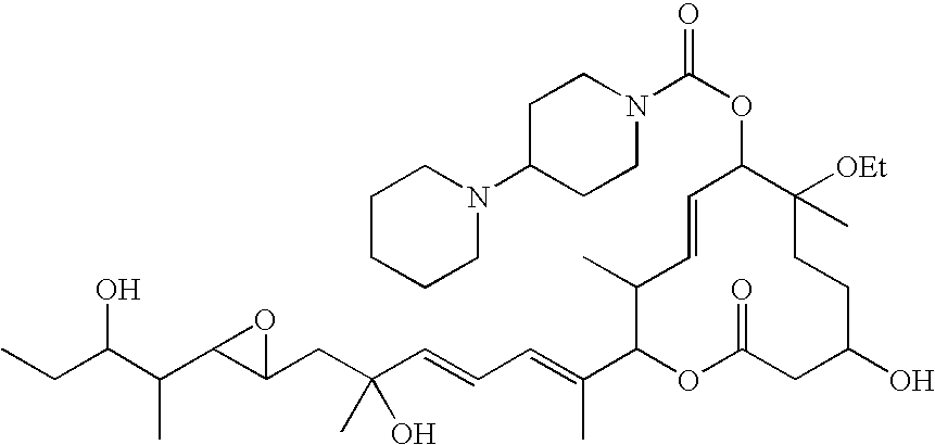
CCC(C(C1C(CC(C=CC=C(C2OC(=O)CC(O)CCC([OEt])(C)C(OC(N3CCC(N4CCCCC4)CC3)=O)C=CC2C)C)(O)C)O1)C)O
